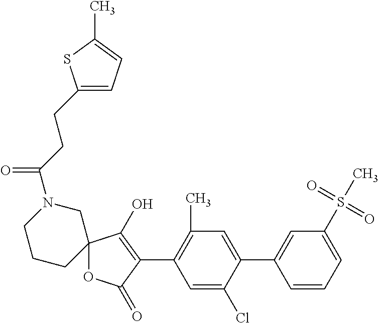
C12(OC(=O)C(C3=C(C)C=C(C4=CC(S(C)(=O)=O)=CC=C4)C(Cl)=C3)=C1O)CN(C(CCC1=CC=C(C)S1)=O)CCC2
